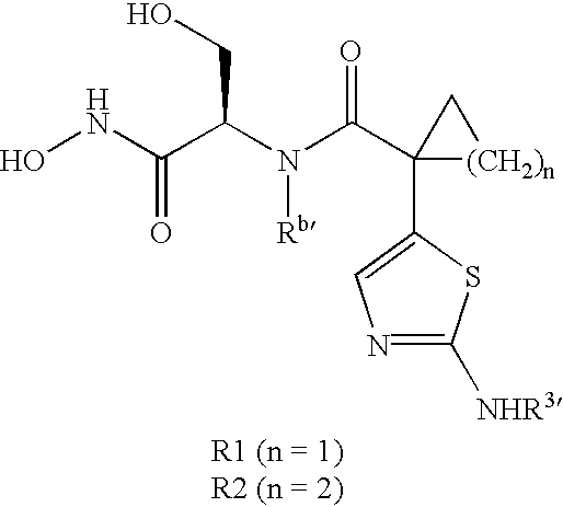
ONC(C(N(C(C1(C2=CN=C([NHR3])S2)[(CH2)n]C1)=O)[Rb])CO)=O
